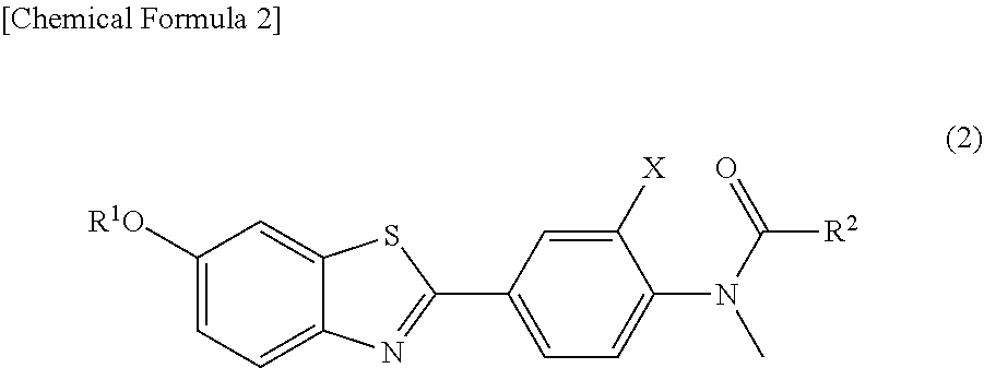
C1([R1O])=CC=C2C(=C1)SC(C1=CC=C(N(C(=O)[R2])C)C([X])=C1)=N2
